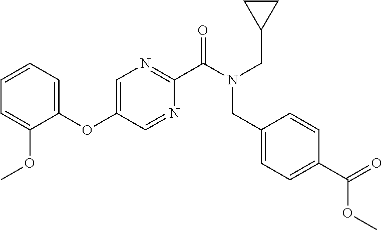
C1(OC2=CN=C(C(N(CC3CC3)CC3=CC=C(C(=O)OC)C=C3)=O)N=C2)=CC=CC=C1OC
